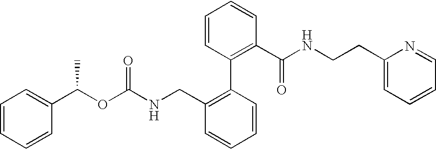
C1(C(OC(NCC2=C(C3=C(C(NCCC4=CC=CC=N4)=O)C=CC=C3)C=CC=C2)=O)C)=CC=CC=C1
